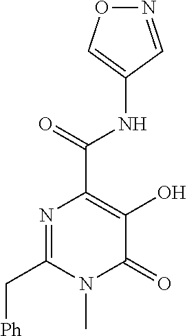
N1=C(C[Ph])N(C)C(=O)C(O)=C1C(=O)NC1=CON=C1
